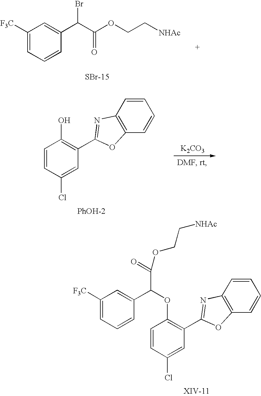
C1=CC(Cl)=CC(C2=NC3=C(C=CC=C3)O2)=C1OC(C(=O)OCC[NHAc])C1=CC([F3C])=CC=C1.C1([F3C])=CC=CC(C(C(OCC[NHAc])=O)Br)=C1.[SBr-15].C1=CC(Cl)=CC(C2=NC3=C(C=CC=C3)O2)=C1O.[K2CO3]
